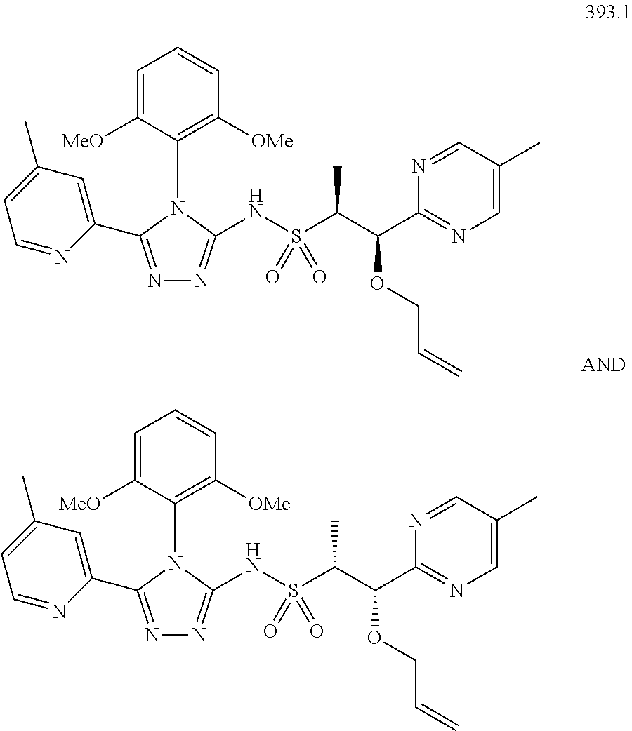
N1=C(C2=CC(C)=CC=N2)N(C2=C([OMe])C=CC=C2[MeO])C(NS(C(C(C2=NC=C(C)C=N2)OCC=C)C)(=O)=O)=N1.N1=C(C2=CC(C)=CC=N2)N(C2=C([OMe])C=CC=C2[MeO])C(NS(C(C(C2=NC=C(C)C=N2)OCC=C)C)(=O)=O)=N1
